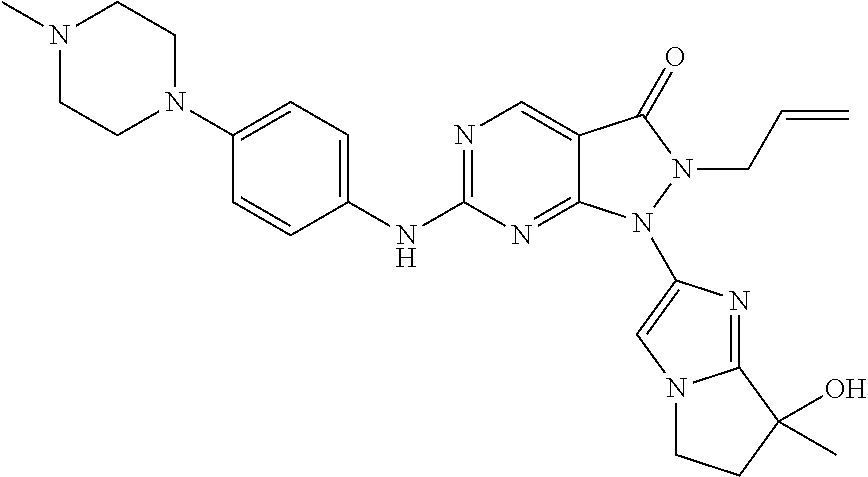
N1=C(NC2=CC=C(N3CCN(C)CC3)C=C2)N=C2C(=C1)C(=O)N(CC=C)N2C1=CN2C(=N1)C(O)(C)CC2
